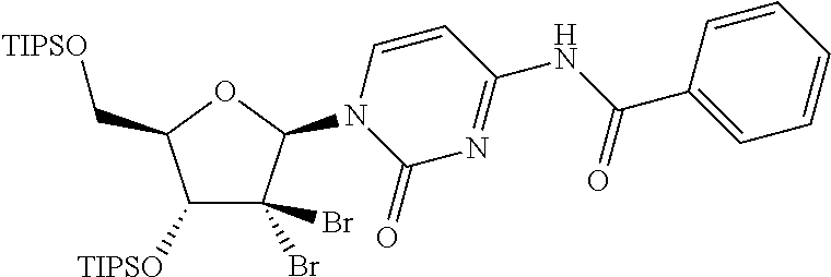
C1([TIPSO])C(Br)(Br)C(N2C(=O)N=C(NC(C3=CC=CC=C3)=O)C=C2)OC1C[TIPSO]
